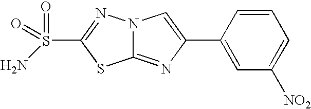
C12=NC(C3=CC([NO2])=CC=C3)=CN1N=C(S(=O)(=O)N)S2
